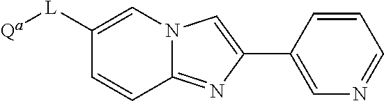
C1=CC(C2=CN3C(=N2)C=CC([L][Qa])=C3)=CN=C1
